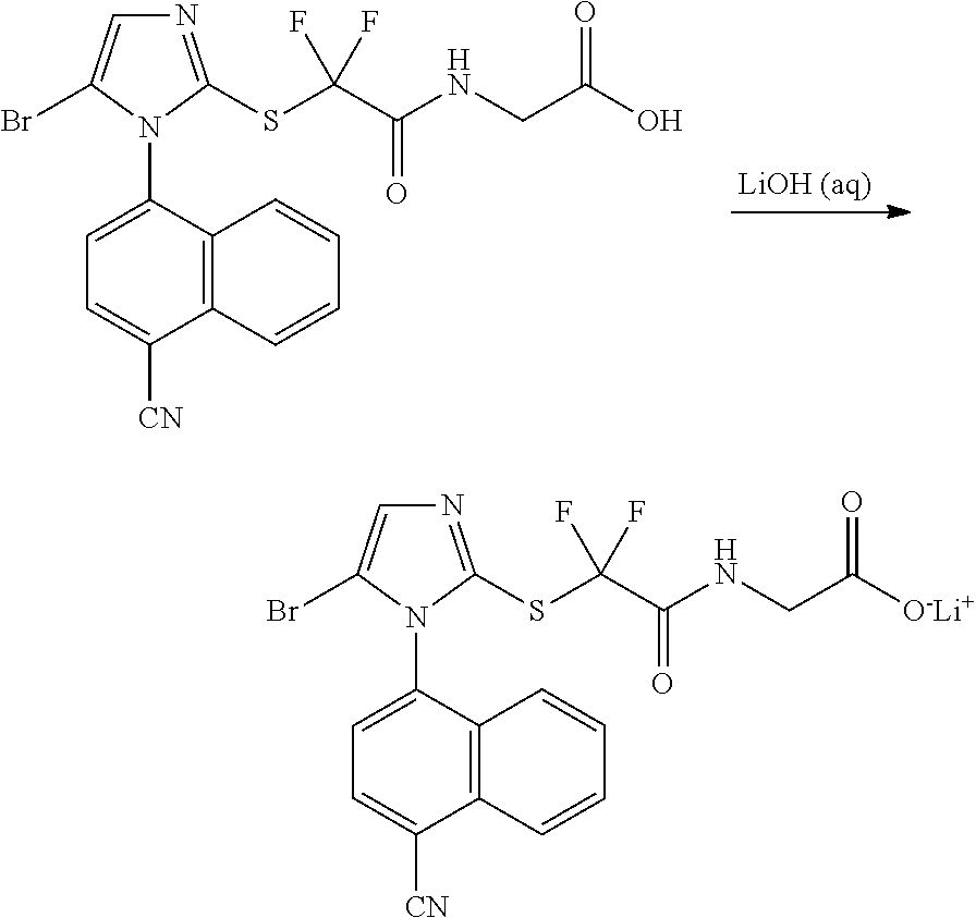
C1=C(N2C(SC(C(NCC([O-Li+])=O)=O)(F)F)=NC=C2Br)C2=C(C([CN])=C1)C=CC=C2.C1=C(N2C(SC(C(NCC(O)=O)=O)(F)F)=NC=C2Br)C2=C(C([CN])=C1)C=CC=C2
